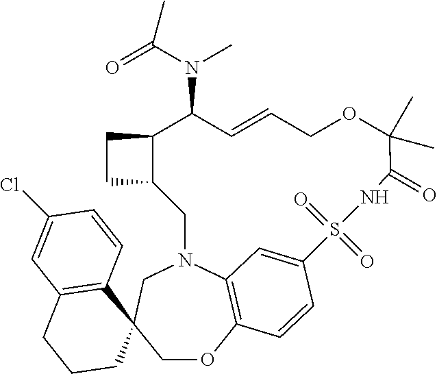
C1(Cl)=CC2=C(C=C1)C1(CCC2)COC2=C3N(C1)CC1C(C(N(C)C(=O)C)C=CCOC(C)(C)C(=O)NS(=O)(=O)C(=C3)C=C2)CC1
